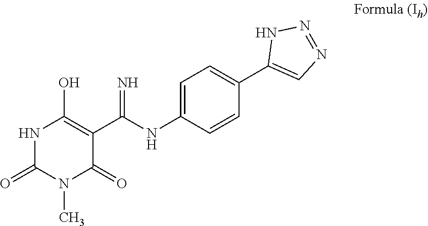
C1=C(NC(C2=C(O)NC(=O)N(C)C2=O)=N)C=CC(C2=CN=NN2)=C1
